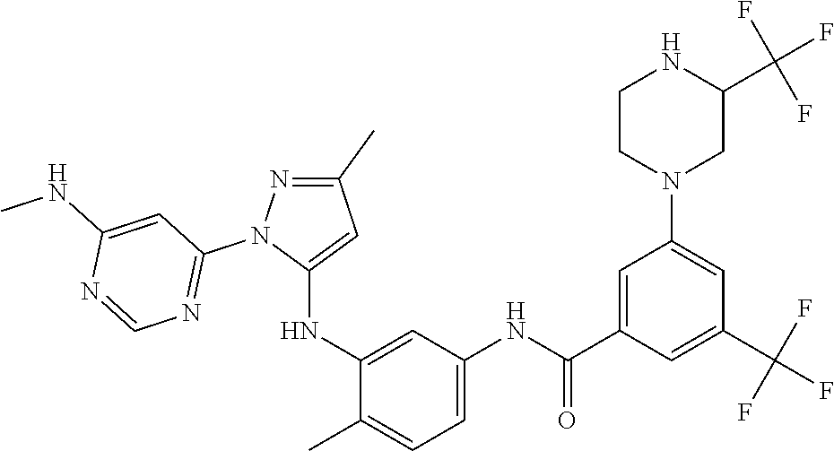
C1(C)=NN(C2=NC=NC(NC)=C2)C(NC2=CC(NC(=O)C3=CC(N4CC(C(F)(F)F)NCC4)=CC(C(F)(F)F)=C3)=CC=C2C)=C1
